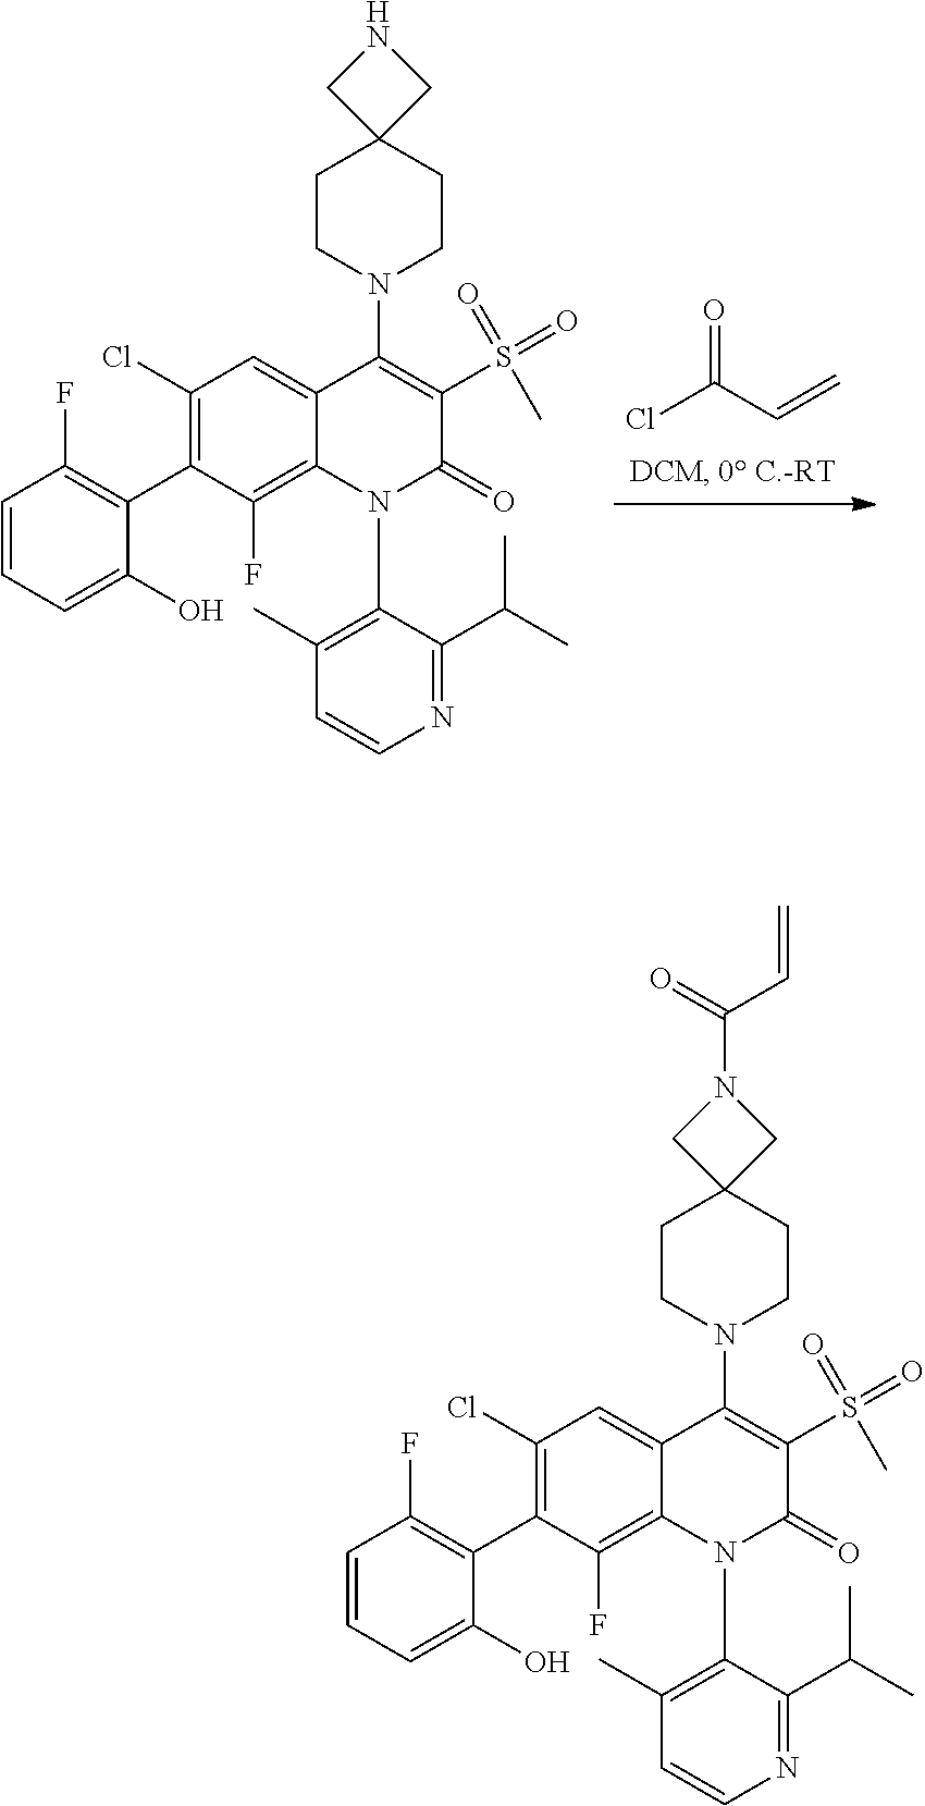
O=C(Cl)C=C.C1=CC=C(O)C(C2=C(Cl)C=C3C(=C2F)N(C2=C(C)C=CN=C2C(C)C)C(=O)C(S(C)(=O)=O)=C3N2CCC3(CC2)CNC3)=C1F.C1=CC=C(O)C(C2=C(Cl)C=C3C(=C2F)N(C2=C(C)C=CN=C2C(C)C)C(=O)C(S(C)(=O)=O)=C3N2CCC3(CC2)CN(C(C=C)=O)C3)=C1F
